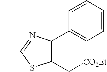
C1(C[CO2Et])=C(C2=CC=CC=C2)N=C(C)S1
